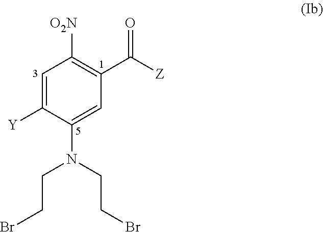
C1=C([Y])C(N(CCBr)CCBr)=CC(C([Z])=O)=C1[O2N]
